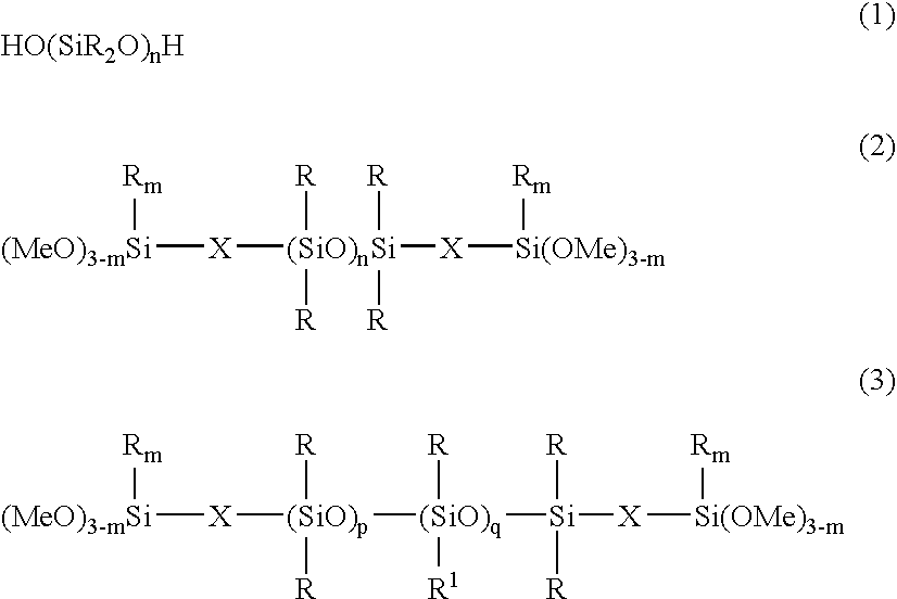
[(MeO)3-mSi]([X][(SiO)p]([(SiO)q]([Si]([X][Si(OMe)3-m][Rm])([R])[R])([R])[R1])([R])[R])[Rm].[(MeO)3-mSi]([X][(SiO)nSi]([R])([R])([X][Si(OMe)3-m][Rm])([R])[R])[Rm]
